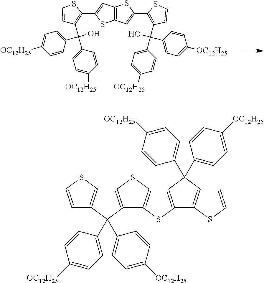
C12=C(C=C(C3=C(C(O)(C4=CC=C([OC12H25])C=C4)C4=CC=C([OC12H25])C=C4)C=CS3)S1)SC(C1=C(C(C3=CC=C([OC12H25])C=C3)(O)C3=CC=C([OC12H25])C=C3)C=CS1)=C2.C1=CSC2=C1C(C1=CC=C([OC12H25])C=C1)(C1=CC=C([OC12H25])C=C1)C1=C2SC2=C1SC1=C2C(C2=CC=C([OC12H25])C=C2)(C2=CC=C([OC12H25])C=C2)C2=C1SC=C2
